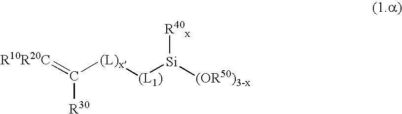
[R10R20C]=C([R30])[(L)x][(L1)][Si]([(OR50)3-x])[R40x]
